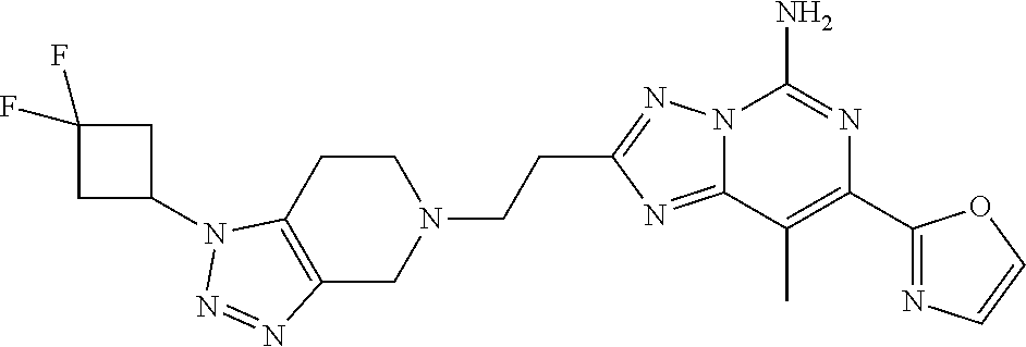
C12=NC(CCN3CCC4=C(C3)N=NN4C3CC(F)(F)C3)=NN1C(N)=NC(C1=NC=CO1)=C2C
